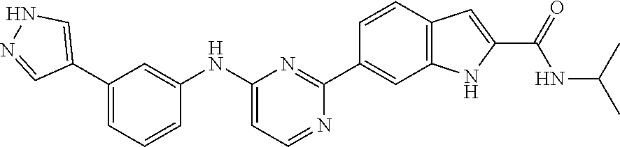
N(C(C)C)C(C1=CC2=C(C=C(C3=NC(NC4=CC(C5=CNN=C5)=CC=C4)=CC=N3)C=C2)N1)=O
